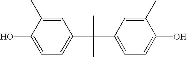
C1=C(C)C(O)=CC=C1C(C1=CC=C(O)C(C)=C1)(C)C
